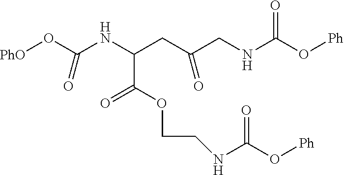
O=C(NCC(CC(C(=O)OCCNC(O[Ph])=O)NC(O[PhO])=O)=O)O[Ph]
